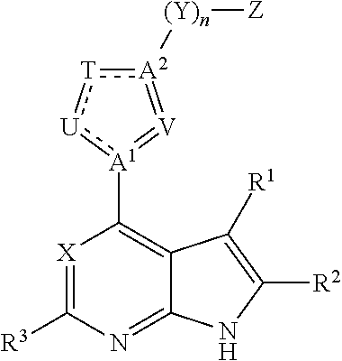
[T]1:[A2]([(Y)n][Z])=[V]=[A1](C2=C3C(=NC([R3])=[X]2)NC([R2])=C3[R1]):[U]:1
